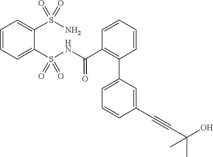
C1=CC=C(S(NC(C2=C(C3=CC=CC(C#CC(C)(O)C)=C3)C=CC=C2)=O)(=O)=O)C(S(N)(=O)=O)=C1
